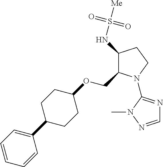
C1(NS([Me])(=O)=O)C(COC2CCC(C3=CC=CC=C3)CC2)N(C2=NC=NN2C)CC1
